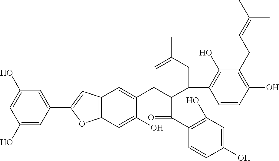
C1(O)=CC(C2=CC3=C(C=C(O)C(C4C(C(=O)C5=C(O)C=C(O)C=C5)C(C5=C(O)C(CC=C(C)C)=C(O)C=C5)CC(C)=C4)=C3)O2)=CC(O)=C1
